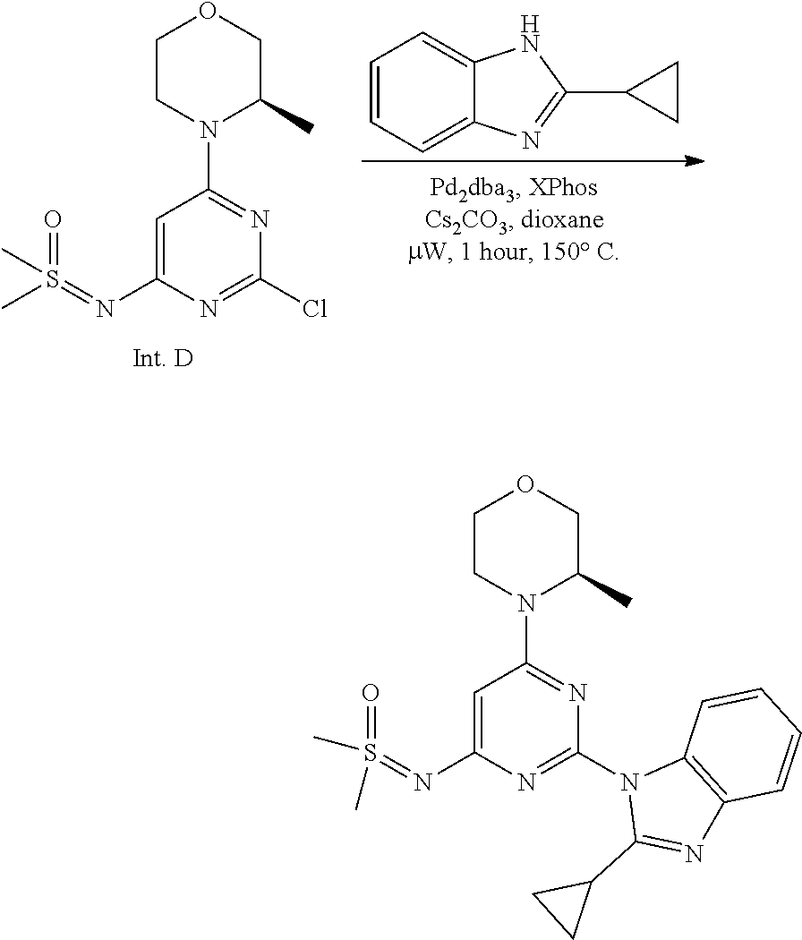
S(=NC1=CC(N2C(C)COCC2)=NC(Cl)=N1)(C)(=O)C.C1=CC=C2C(=C1)NC(C1CC1)=N2.S(=NC1=CC(N2C(C)COCC2)=NC(N2C(C3CC3)=NC3=C2C=CC=C3)=N1)(C)(=O)C
